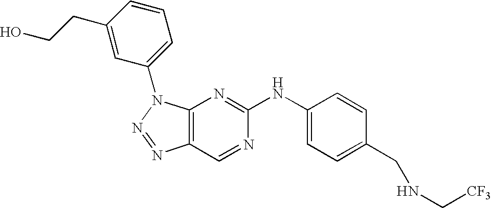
C12=C(N(C3=CC=CC(CCO)=C3)N=N1)N=C(NC1=CC=C(CNC[CF3])C=C1)N=C2
